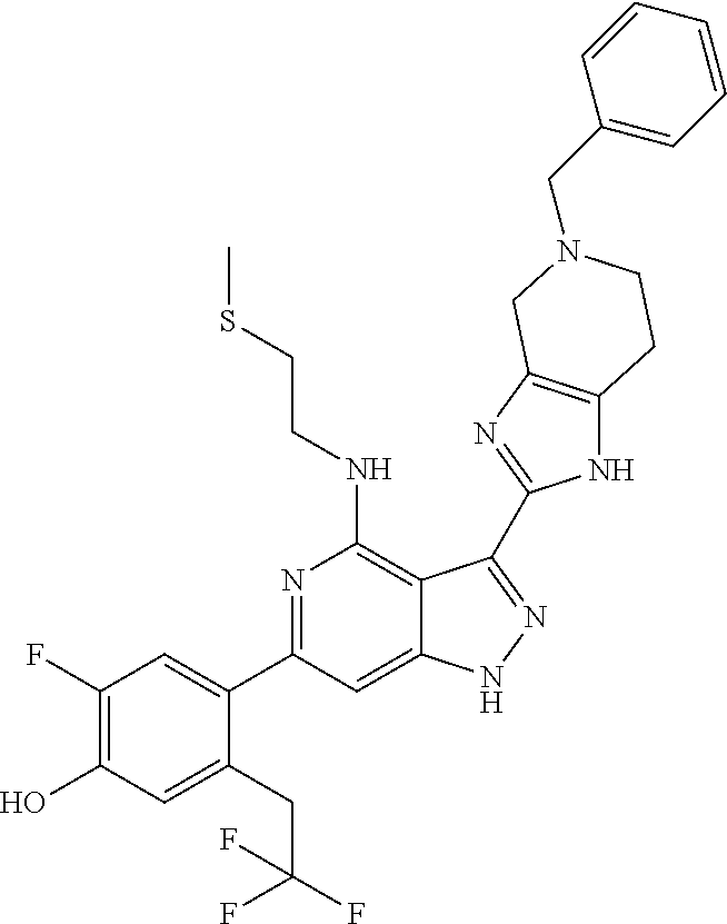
C1(F)=C(O)C=C(CC(F)(F)F)C(C2=NC(NCCSC)=C3C(=C2)NN=C3C2=NC3=C(N2)CCN(CC2=CC=CC=C2)C3)=C1
